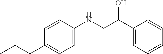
C1=C(NCC(C2=CC=CC=C2)O)C=CC(CCC)=C1
